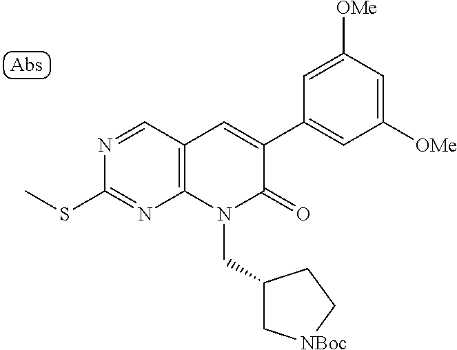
N1=CC2=C(N=C1SC)N(CC1C[NBoc]CC1)C(=O)C(C1=CC([OMe])=CC([OMe])=C1)=C2
